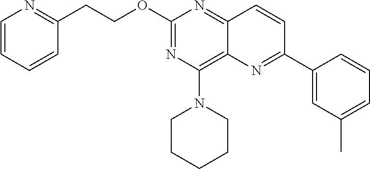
O(C1=NC(N2CCCCC2)=C2C(=N1)C=CC(C1=CC(C)=CC=C1)=N2)CCC1=NC=CC=C1
